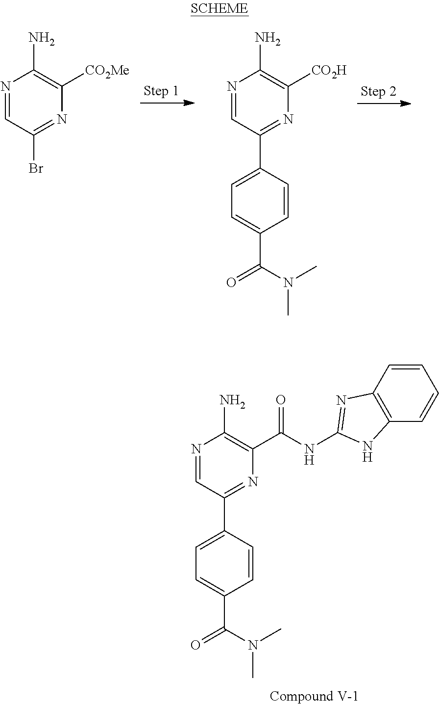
N1=CC(Br)=NC([CO2Me])=C1N.N1=CC(C2=CC=C(C(=O)N(C)C)C=C2)=NC([CO2H])=C1N.N1=CC(C2=CC=C(C(=O)N(C)C)C=C2)=NC(C(=O)NC2=NC3=C(C=CC=C3)N2)=C1N
